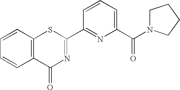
C1=CC2=C(C=C1)SC(C1=NC(C(=O)N3CCCC3)=CC=C1)=NC2=O
